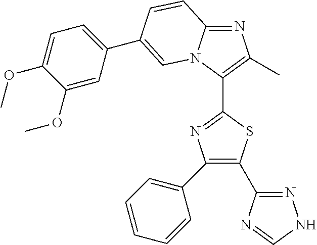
C1(C2=CC=CC=C2)=C(C2=NNC=N2)SC(C2=C(C)N=C3N2C=C(C2=CC=C(OC)C(OC)=C2)C=C3)=N1
